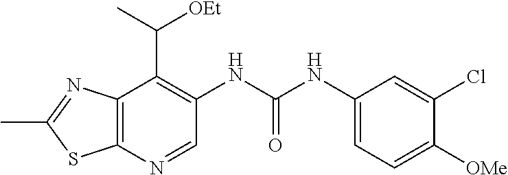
C1(C)=NC2=C(S1)N=CC(NC(=O)NC1=CC=C([OMe])C(Cl)=C1)=C2C(C)[OEt]
